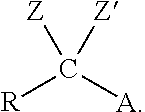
C([A])([R])([Z])[Z]
